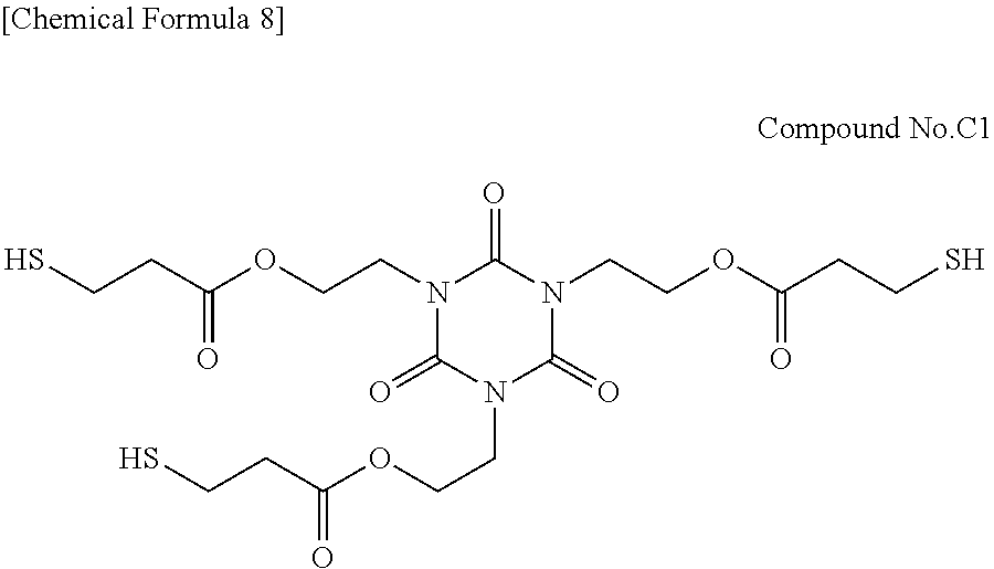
SCCC(OCCN1C(=O)N(CCOC(CCS)=O)C(=O)N(CCOC(CCS)=O)C1=O)=O
